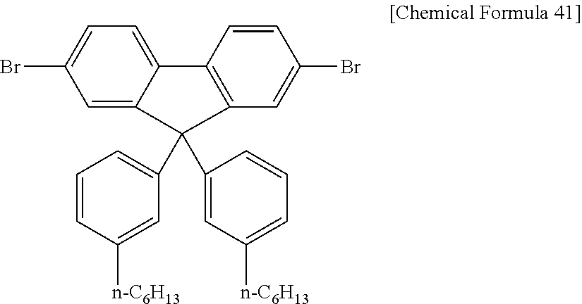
C1=C2C(=CC=C1Br)C1=C(C=C(Br)C=C1)C2(C1=CC=CC([n-C6H13])=C1)C1=CC([n-C6H13])=CC=C1
